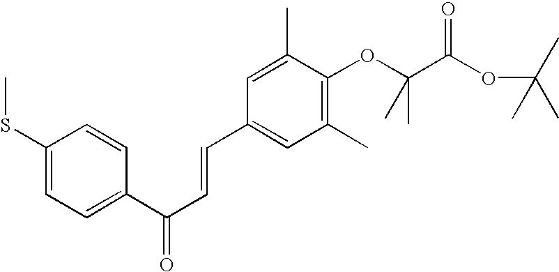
C1(SC)=CC=C(C(C=CC2=CC(C)=C(OC(C)(C)C(OC(C)(C)C)=O)C(C)=C2)=O)C=C1
